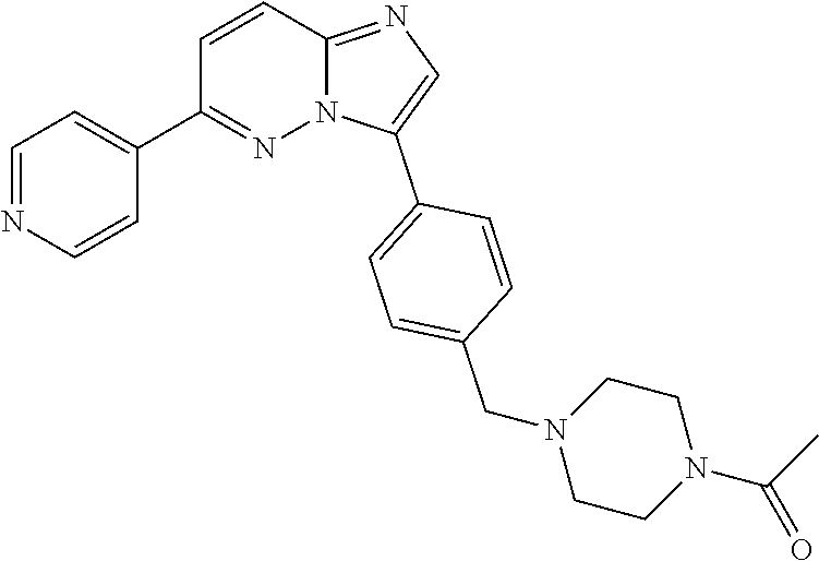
C1=C(C2=CC=C(CN3CCN(C(C)=O)CC3)C=C2)N2C(=N1)C=CC(C1=CC=NC=C1)=N2
